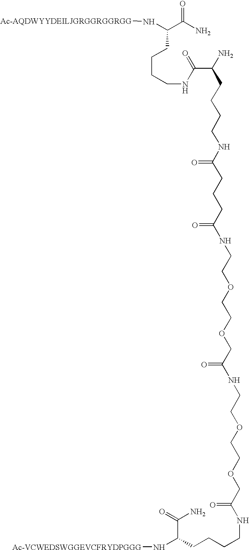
N([Ac-AQDWYYDEILJGRGGRGGRGG])C(C(N)=O)CCCCNC(C(CCCCNC(CCCC(NCCOCCOCC(=O)NCCOCCOCC(NCCCCC(N[Ac-VCWEDSWGGEVCFRYDPGGG])C(=O)N)=O)=O)=O)N)=O
